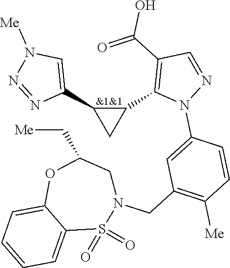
C1(C2=C(C(=O)O)C=NN2C2=CC(CN3CC(C[Me])OC4=CC=CC=C4S3(=O)=O)=C([Me])C=C2)C(C2=CN([Me])N=N2)C1
